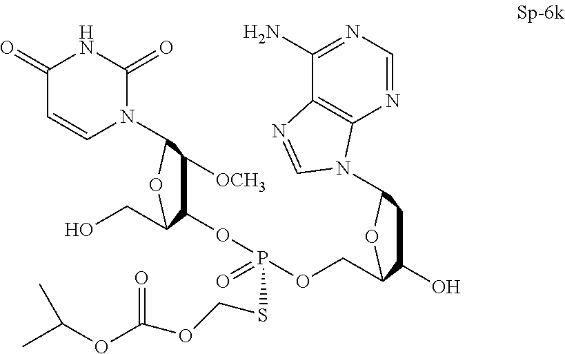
C1(OP(SCOC(=O)OC(C)C)(=O)OCC2C(O)CC(N3C4=C(C(N)=NC=N4)N=C3)O2)C(CO)OC(N2C(=O)NC(=O)C=C2)C1[OCH3]
